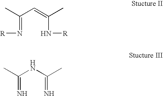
[R]N=C(C=C(N[R])C)C.N=C(NC(=N)C)C
